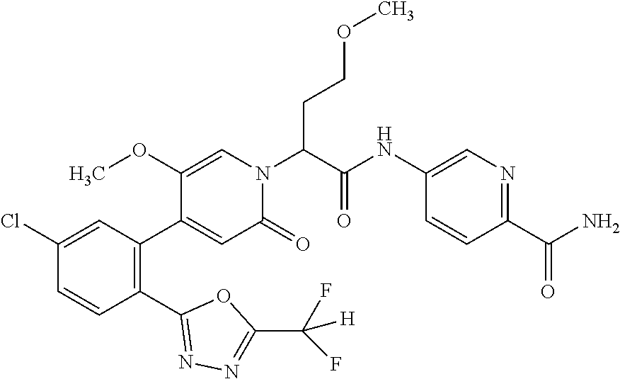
C1(OC)=CN(C(C(=O)NC2=CN=C(C(N)=O)C=C2)CCOC)C(=O)C=C1C1=C(C2=NN=C(C([H])(F)F)O2)C=CC(Cl)=C1
